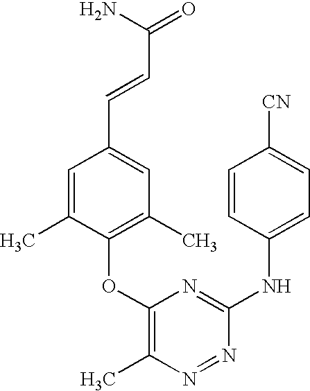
C1=C(C)C(OC2=C(C)N=NC(NC3=CC=C([CN])C=C3)=N2)=C(C)C=C1C=CC(=O)N
